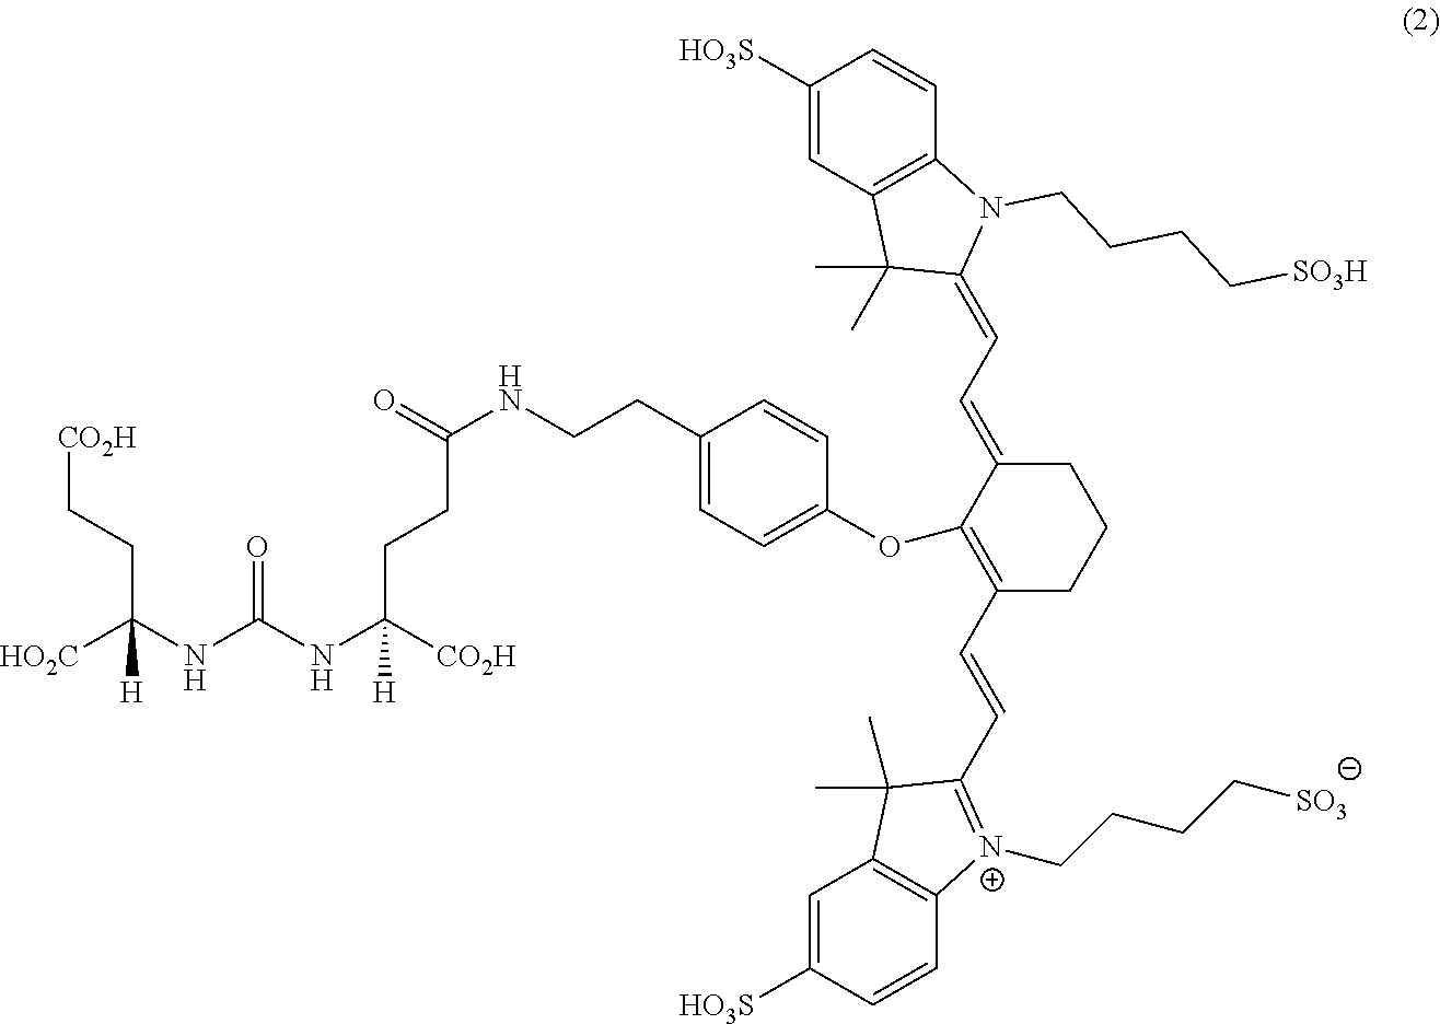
[HO2C]C(NC(NC([CO2H])(CCC(NCCC1=CC=C(OC2=C(C=CC3=[N+](CCCC[SO3])C4=C(C3(C)C)C=C([HO3S])C=C4)CCCC2=CC=C2N(CCCC[SO3H])C3=C(C2(C)C)C=C([HO3S])C=C3)C=C1)=O)[H])=O)(CC[CO2H])[H]
